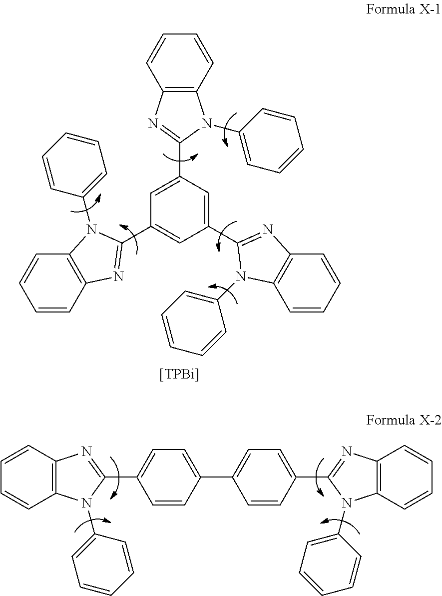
C12=C(C=CC=C1)N(C1=CC=CC=C1)C(C1=CC(C3=NC4=C(C=CC=C4)N3C3=CC=CC=C3)=CC(C3=NC4=C(C=CC=C4)N3C3=CC=CC=C3)=C1)=N2.[[TPBi]].C1=CC2=C(C=C1)N(C1=CC=CC=C1)C(C1=CC=C(C3=CC=C(C4=NC5=C(N4C4=CC=CC=C4)C=CC=C5)C=C3)C=C1)=N2
